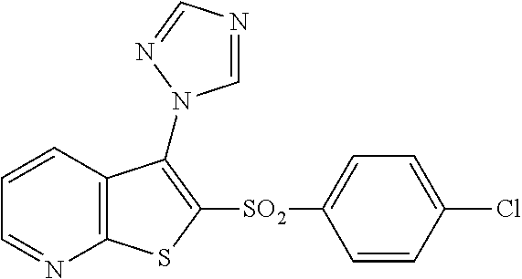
C1=CC2=C(N=C1)SC([SO2]C1=CC=C(Cl)C=C1)=C2N1C=NC=N1
